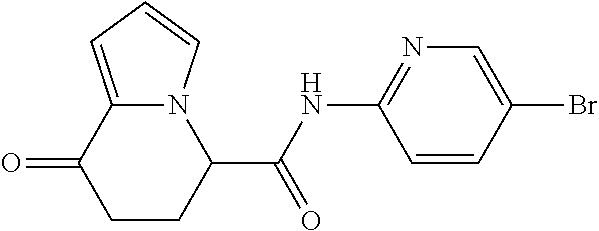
N12C(=CC=C1)C(=O)CCC2C(NC1=NC=C(Br)C=C1)=O
